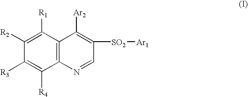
C1([R2])=C([R1])C2=C(C([R4])=C1[R3])N=CC([SO2][Ar1])=C2[Ar2]
